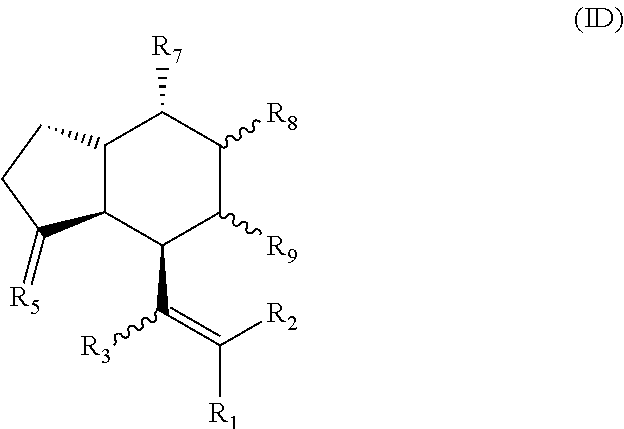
C12C(C(C(=C([R2])[R1])[R3])C([R9])C([R8])C1[R7])C(=[R5])CC2
